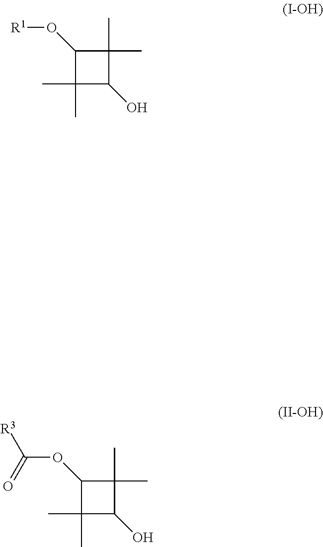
C1(C)(C)C(O[R1])C(C)(C)C1O.C1(C)(C)C(OC([R3])=O)C(C)(C)C1O
